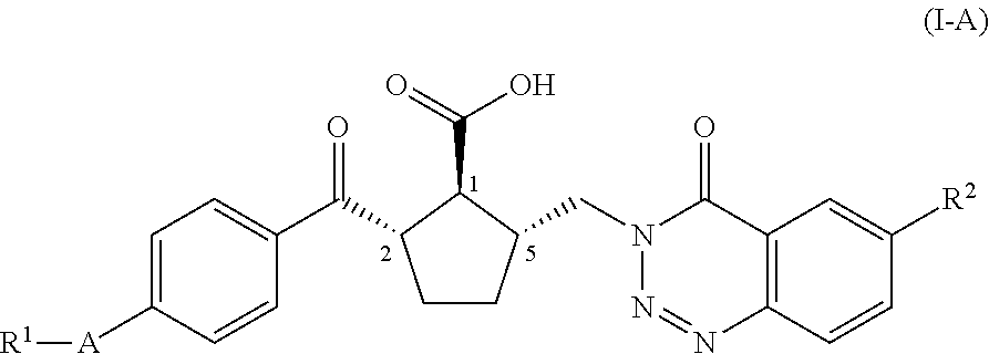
[A](C1=CC=C(C(=O)C2CCC(CN3N=NC4=C(C3=O)C=C([R2])C=C4)C2C(=O)O)C=C1)[R1]
